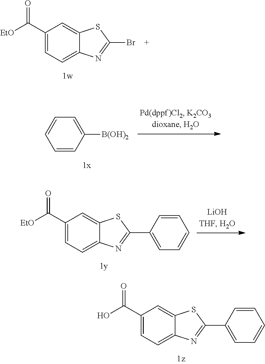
C1(C(=O)O)=CC=C2C(=C1)SC(C1=CC=CC=C1)=N2.C1(C(=O)[EtO])=CC=C2C(=C1)SC(Br)=N2.C1=CC([B(OH)2])=CC=C1.C1(C(=O)[EtO])=CC=C2C(=C1)SC(C1=CC=CC=C1)=N2
